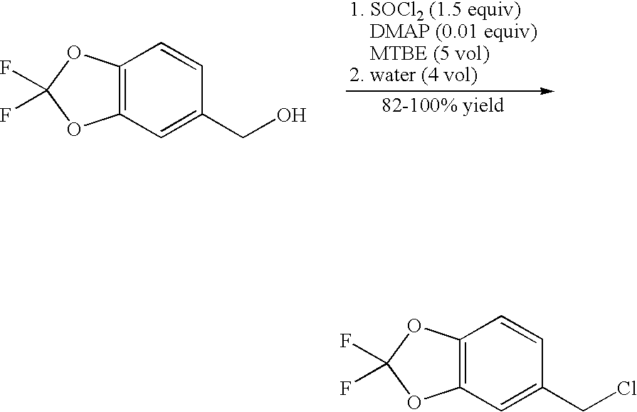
C12=C(C=C(CO)C=C1)OC(F)(F)O2.C12=C(C=C(CCl)C=C1)OC(F)(F)O2
